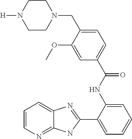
C1(C2=CC=CC=C2NC(C2=CC=C(CN3CCN([H])CC3)C(OC)=C2)=O)=NC2=CC=CN=C2N1
